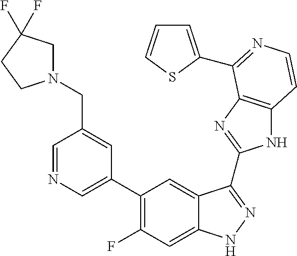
C1=C(C2=C(F)C=C3C(=C2)C(C2=NC4=C(N2)C=CN=C4C2=CC=CS2)=NN3)C=C(CN2CC(F)(F)CC2)C=N1
